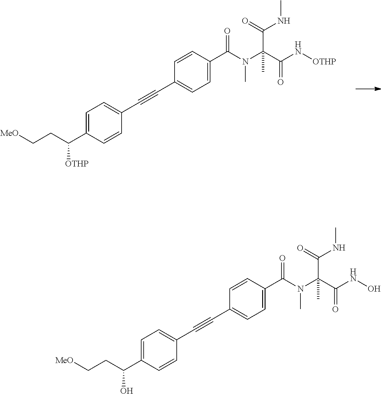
C1=C(C(N(C(C(NO)=O)(C(=O)NC)C)C)=O)C=CC(C#CC2=CC=C(C(CC[MeO])O)C=C2)=C1.C1=C(C(N(C(C(N[OTHP])=O)(C(=O)NC)C)C)=O)C=CC(C#CC2=CC=C(C(CC[MeO])[OTHP])C=C2)=C1
